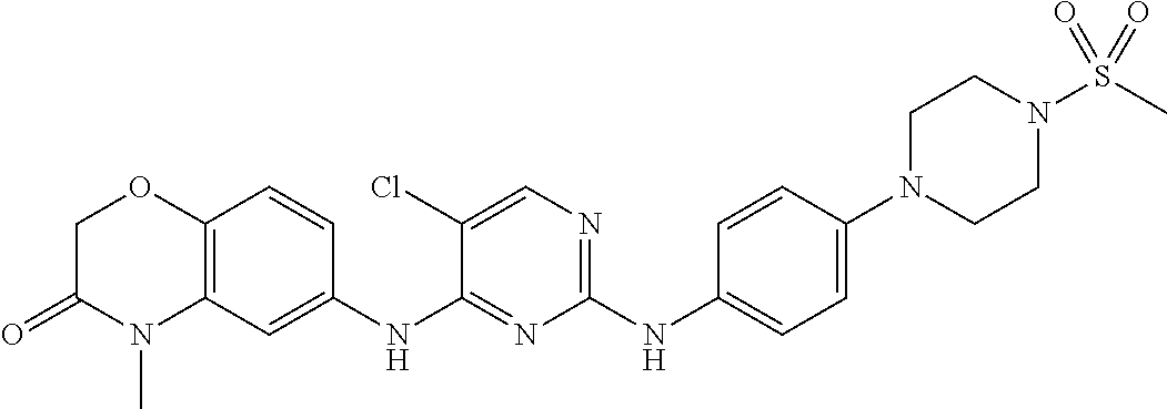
C1(NC2=CC=C(N3CCN(S(C)(=O)=O)CC3)C=C2)=NC=C(Cl)C(NC2=CC3=C(C=C2)OCC(=O)N3C)=N1
